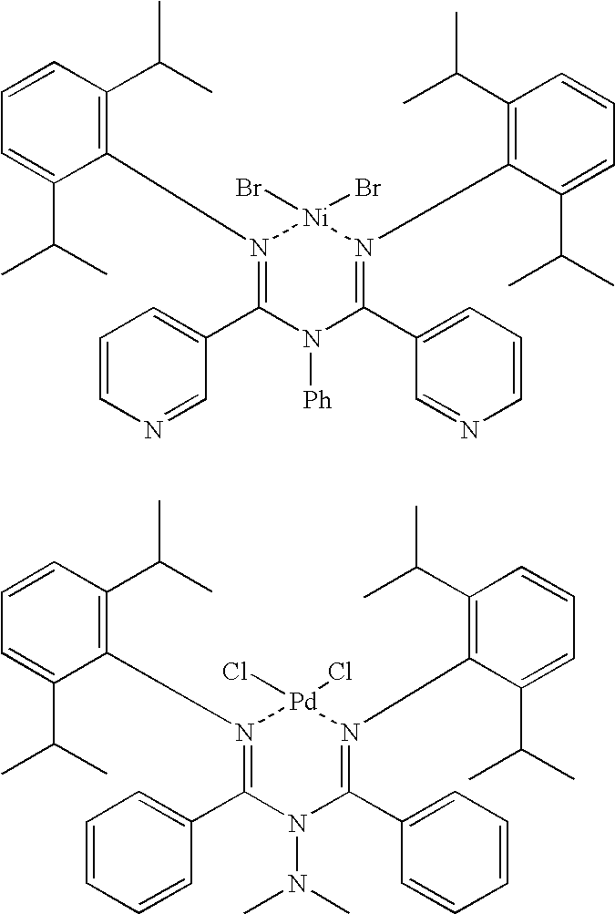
C1=CC(C(C)C)=C(N2=C(C3=CC=CN=C3)N([Ph])C(C3=CC=CN=C3)=N(C3=C(C(C)C)C=CC=C3C(C)C)[Ni]2(Br)Br)C(C(C)C)=C1.C1=CC(C(C)C)=C(N2=C(C3=CC=CC=C3)N(N(C)C)C(C3=CC=CC=C3)=N(C3=C(C(C)C)C=CC=C3C(C)C)[Pd]2(Cl)Cl)C(C(C)C)=C1
